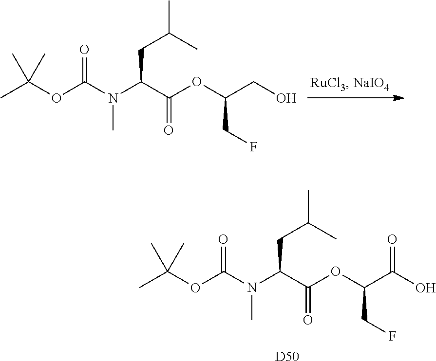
CC(OC(N(C(C(OC(CO)CF)=O)CC(C)C)C)=O)(C)C.CC(OC(N(C(C(OC(C(O)=O)CF)=O)CC(C)C)C)=O)(C)C.[D50]
